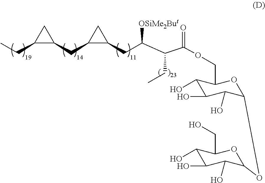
C1(CC)C(CC2C(CC(C(C(OCC3C(O)C(O)C(O)C(OC4C(O)C(O)C(O)C(CO)O4)O3)=O)CC)[OSiMe2But])C2)C1
